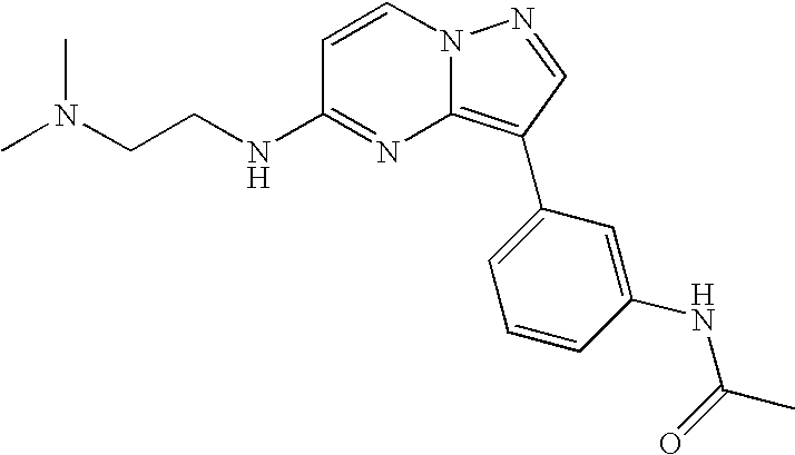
N(CCNC1=NC2=C(C3=CC=CC(NC(C)=O)=C3)C=NN2C=C1)(C)C
